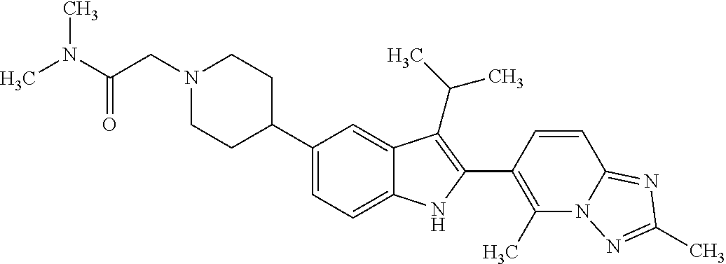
C1(C2CCN(CC(N(C)C)=O)CC2)=CC=C2C(=C1)C(C(C)C)=C(C1=C(C)N3C(=NC(C)=N3)C=C1)N2
